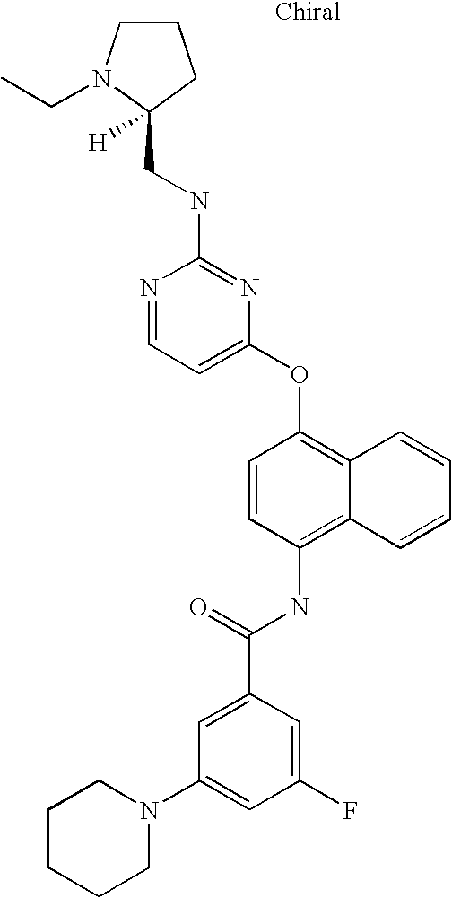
N1=CC=C(OC2=C3C(=C(NC(C4=CC(N5CCCCC5)=CC(F)=C4)=O)C=C2)C=CC=C3)N=C1NCC1([H])N(CC)CCC1
